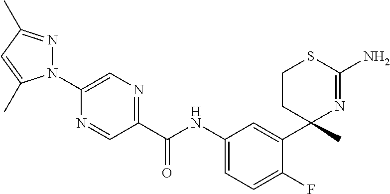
C(NC1=CC=C(F)C(C2(C)N=C(N)SCC2)=C1)(=O)C1=NC=C(N2N=C(C)C=C2C)N=C1
